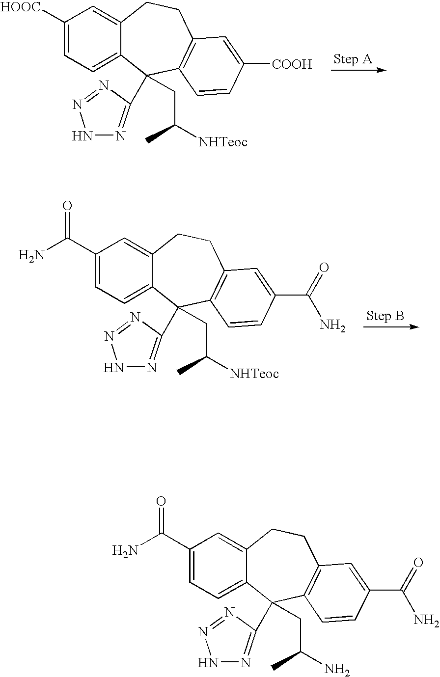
C1([HOOC])=CC=C2C(=C1)CCC1=C(C2(CC([NHTeoc])C)C2=NNN=N2)C=CC([COOH])=C1.C1(C(N)=O)=CC=C2C(=C1)CCC1=C(C2(CC([NHTeoc])C)C2=NNN=N2)C=CC(C(=O)N)=C1.C1(C(N)=O)=CC=C2C(=C1)CCC1=C(C2(CC(N)C)C2=NNN=N2)C=CC(C(=O)N)=C1
